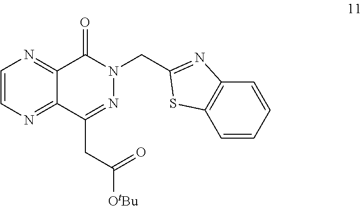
C1=CN=C2C(=N1)C(=O)N(CC1=NC3=C(C=CC=C3)S1)N=C2CC([OtBu])=O
